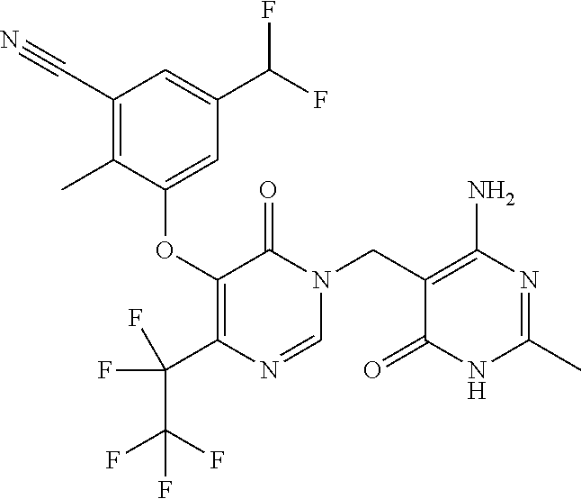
C1=NC(C(C(F)(F)F)(F)F)=C(OC2=CC(C(F)F)=CC(C#N)=C2C)C(=O)N1CC1=C(N)N=C(C)NC1=O
